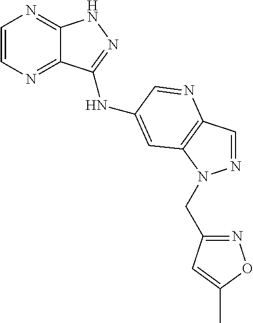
C1=CN=C2C(=N1)NN=C2NC1=CC2=C(C=NN2CC2=NOC(C)=C2)N=C1
